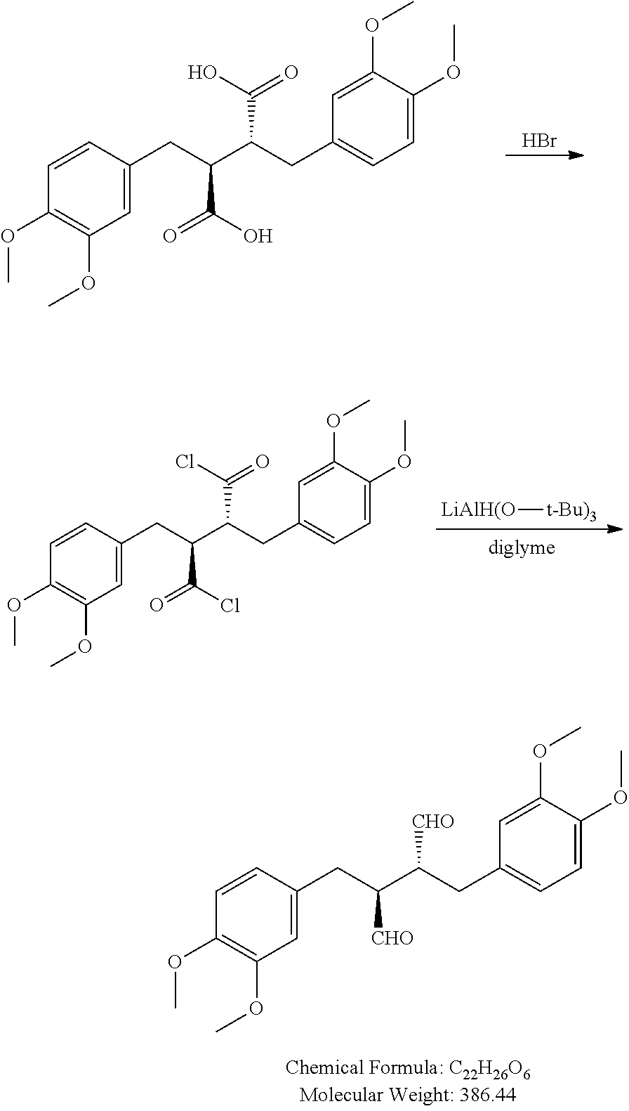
C1=CC(OC)=C(OC)C=C1CC(C(CC1=CC=C(OC)C(OC)=C1)[CHO])[CHO].C1=CC(OC)=C(OC)C=C1CC(C(CC1=CC=C(OC)C(OC)=C1)C(O)=O)C(O)=O.Br.C1=CC(OC)=C(OC)C=C1CC(C(CC1=CC=C(OC)C(OC)=C1)C(Cl)=O)C(Cl)=O.[LiAlH(O][t-Bu)3]
